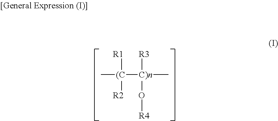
C[(C]([R1])([R2])[C)n](C)([R3])O[R4]
